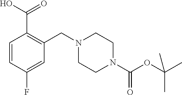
C1=CC(F)=CC(CN2CCN(C(OC(C)(C)C)=O)CC2)=C1C(O)=O
